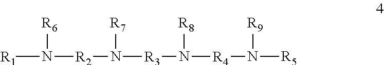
[R1]N([R6])[R2]N([R7])[R3]N([R8])[R4]N([R9])[R5]
